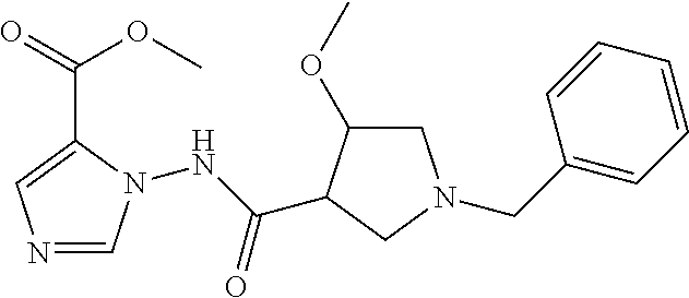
N1=CN(NC(=O)C2C(OC)CN(CC3=CC=CC=C3)C2)C(C(=O)OC)=C1
